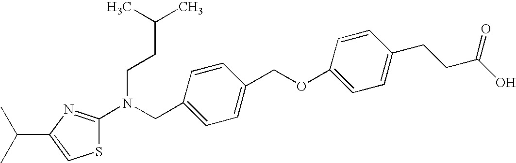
CC(C)C1=CSC(N(CC2=CC=C(COC3=CC=C(CCC(O)=O)C=C3)C=C2)CCC(C)C)=N1
